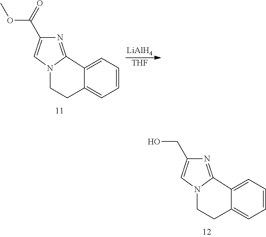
N1=C2N(C=C1C(=O)OC)CCC1=CC=CC=C21.[LiAlH4].[THF].N1=C2N(C=C1CO)CCC1=CC=CC=C21
